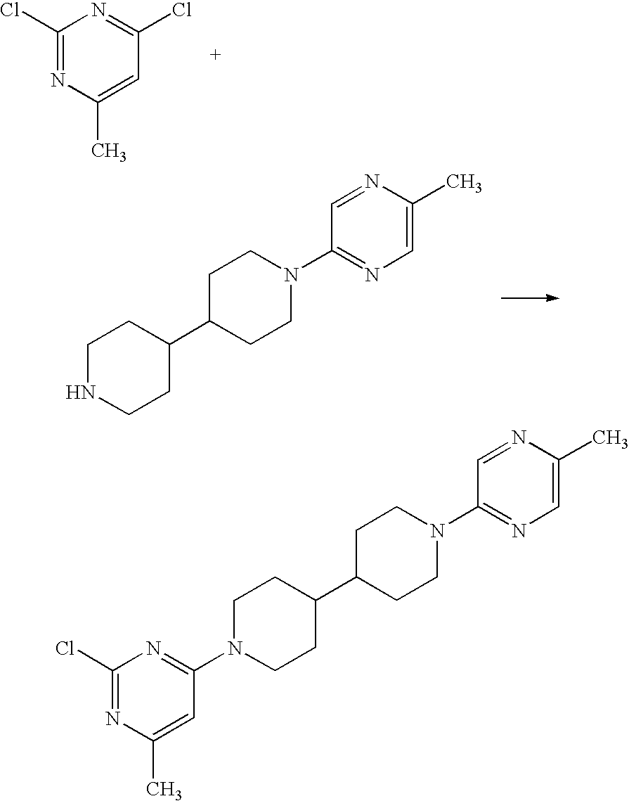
C1(Cl)=NC(C)=CC(Cl)=N1.C1NCCC(C2CCN(C3=NC=C(C)N=C3)CC2)C1.C1N(C2=NC(Cl)=NC(C)=C2)CCC(C2CCN(C3=NC=C(C)N=C3)CC2)C1
